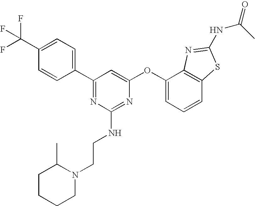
C1(C(F)(F)F)=CC=C(C2=NC(NCCN3C(C)CCCC3)=NC(OC3=CC=CC4=C3N=C(NC(C)=O)S4)=C2)C=C1
